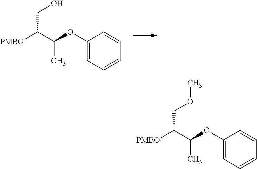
C(C(C(OC1=CC=CC=C1)C)[PMBO])O.C(C(C(OC1=CC=CC=C1)C)[PMBO])OC
